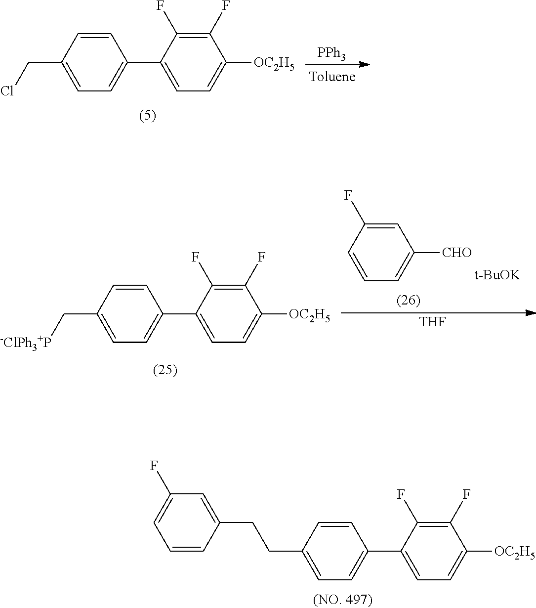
C1=C(CCC2=CC=C(C3=CC=C([OC2H5])C(F)=C3F)C=C2)C=CC=C1F.C1=CC(CCl)=CC=C1C1=CC=C([OC2H5])C(F)=C1F.[PPh3].C1=CC(C[-ClPh3+P])=CC=C1C1=CC=C([OC2H5])C(F)=C1F.C1=C(F)C=CC=C1[CHO].[t-BuOK].[THF]
